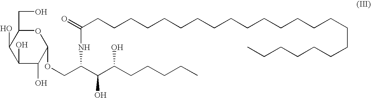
C1(O)C(O)C(O)C(OCC(C(C(CCCCC)O)O)NC(CCCCCCCCCCCCCCCCCCCCCCC)=O)OC1CO
